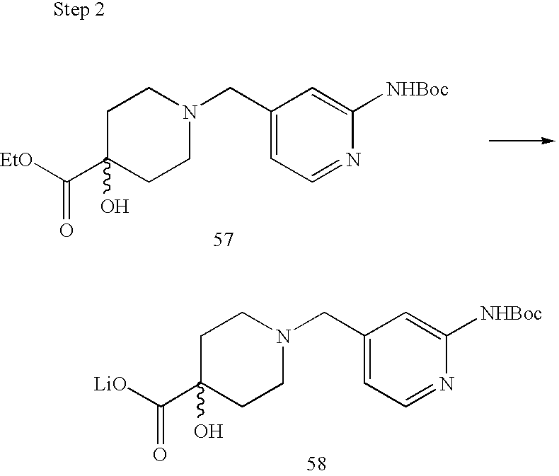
C1C(C([EtO])=O)(O)CCN(CC2=CC=NC([NHBoc])=C2)C1.C1C(C([LiO])=O)(O)CCN(CC2=CC=NC([NHBoc])=C2)C1
